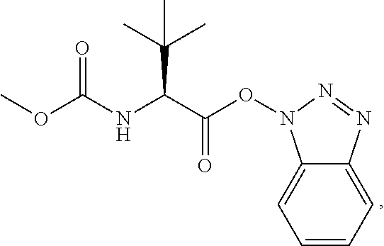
C(NC(C(ON1C2=CC=CC=C2N=N1)=O)C(C)(C)C)(OC)=O
